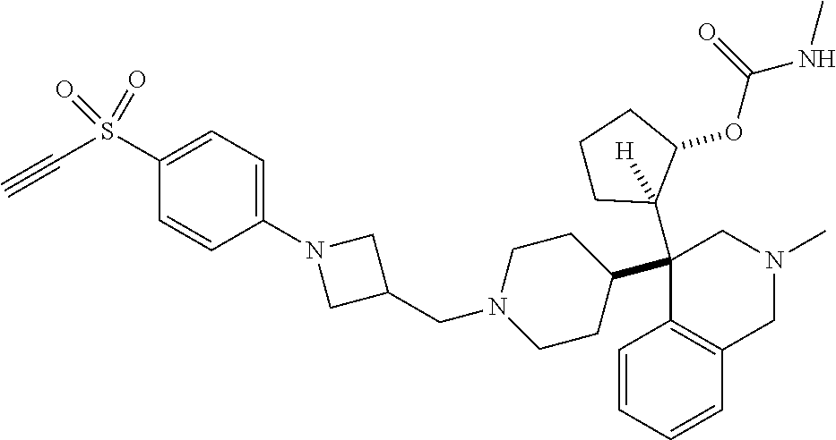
C1(S(C#C)(=O)=O)=CC=C(N2CC(CN3CCC(C4(C5([H])CCCC5OC(=O)NC)C5=C(C=CC=C5)CN(C)C4)CC3)C2)C=C1
